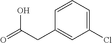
C1=CC=C(Cl)C=C1CC(=O)O
